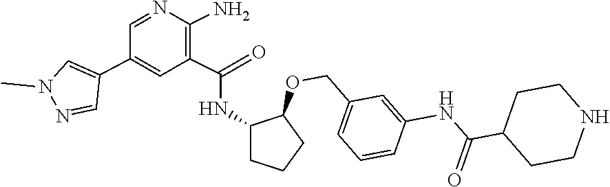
C1(C2=CN(C)N=C2)=CC(C(=O)NC2C(OCC3=CC=CC(NC(C4CCNCC4)=O)=C3)CCC2)=C(N)N=C1
